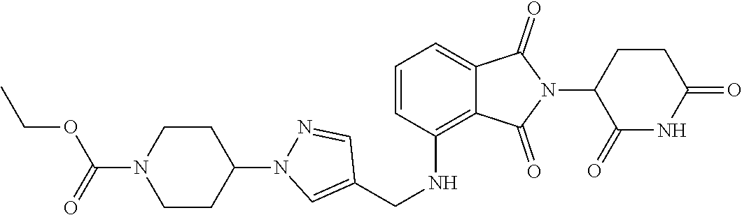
C1(=O)NC(=O)CCC1N1C(=O)C2=CC=CC(NCC3=CN(C4CCN(C(OCC)=O)CC4)N=C3)=C2C1=O
